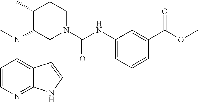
C12=C(N(C)C3CN(C(=O)NC4=CC=CC(C(OC)=O)=C4)CCC3C)C=CN=C1NC=C2
